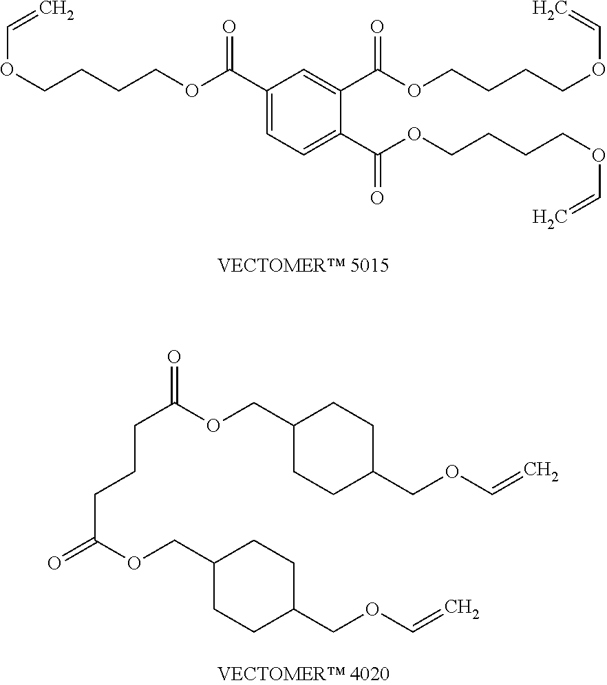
C1(C(OCCCCOC=C)=O)=CC=C(C(OCCCCOC=C)=O)C(C(OCCCCOC=C)=O)=C1.C1(COC(CCCC(=O)OCC2CCC(COC=C)CC2)=O)CCC(COC=C)CC1
